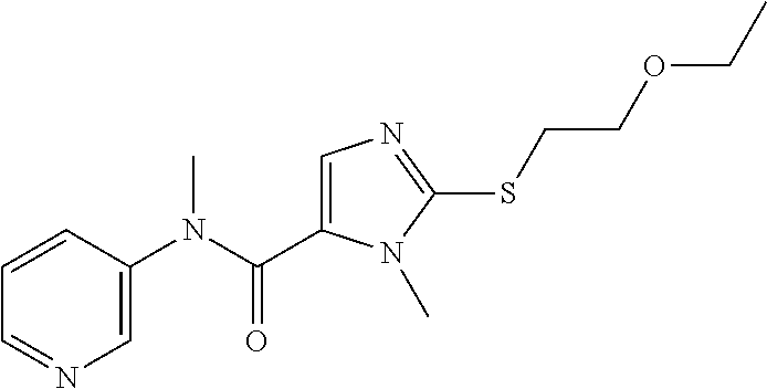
C1=CC(N(C(=O)C2=CN=C(SCCOCC)N2C)C)=CN=C1
